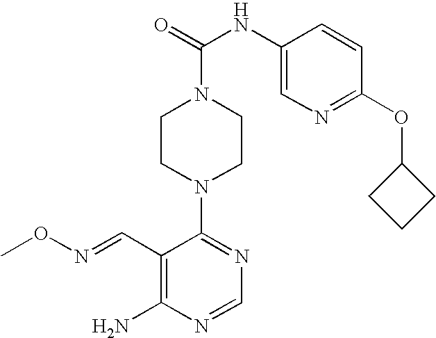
C1CN(C2=NC=NC(N)=C2C=NOC)CCN1C(=O)NC1=CN=C(OC2CCC2)C=C1
